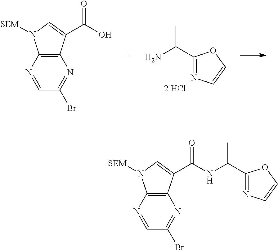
CC(C1=NC=CO1)N.C12=C(N=CC(Br)=N1)N([SEM])C=C2C(O)=O.C12=C(N=CC(Br)=N1)N([SEM])C=C2C(=O)NC(C)C1=NC=CO1
